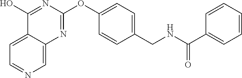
C12=CC=NC=C1N=C(OC1=CC=C(CNC(C3=CC=CC=C3)=O)C=C1)N=C2O
